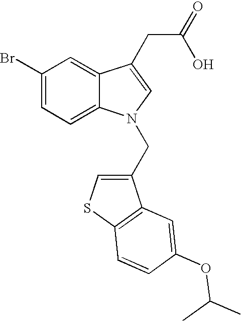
C1(Br)=CC=C2C(=C1)C(CC(=O)O)=CN2CC1=CSC2=C1C=C(OC(C)C)C=C2
